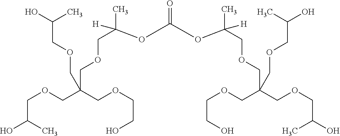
C(C(C)O)OCC(COCCO)(COCC(C)([H])OC(OC(COCC(COCCO)(COCC(C)O)COCC(O)C)(C)[H])=O)COCC(O)C
